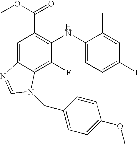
C1=C2C(=C(F)C(NC3=CC=C(I)C=C3C)=C1C(OC)=O)N(CC1=CC=C(OC)C=C1)C=N2
